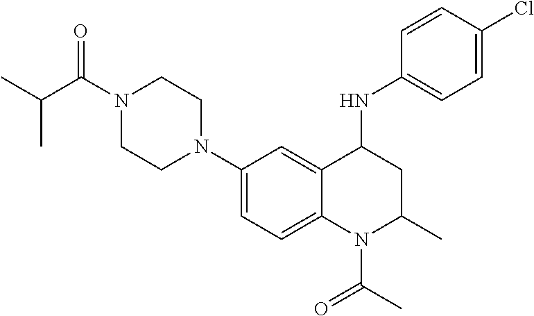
C1(N2CCN(C(C(C)C)=O)CC2)=CC=C2C(=C1)C(NC1=CC=C(Cl)C=C1)CC(C)N2C(C)=O
